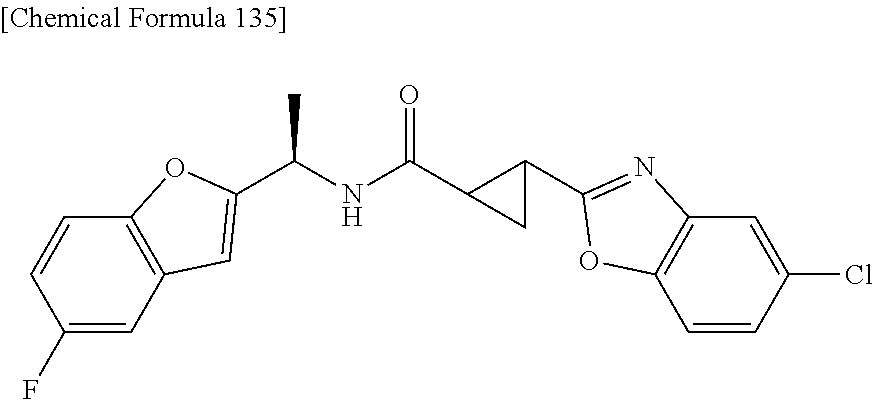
C(NC(=O)C1C(C2=NC3=C(C=CC(Cl)=C3)O2)C1)(C)C1=CC2=C(C=CC(F)=C2)O1
